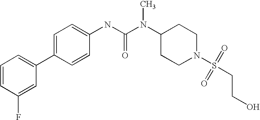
C1=CC(F)=CC(C2=CC=C(NC(N(C3CCN(S(=O)(=O)CCO)CC3)C)=O)C=C2)=C1
